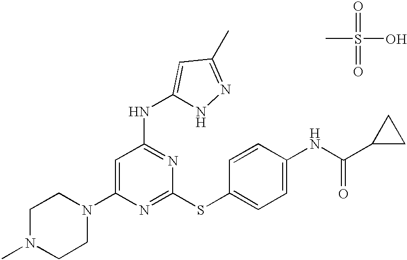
C1(N2CCN(C)CC2)=CC(NC2=CC(C)=NN2)=NC(SC2=CC=C(NC(C3CC3)=O)C=C2)=N1.CS(O)(=O)=O
